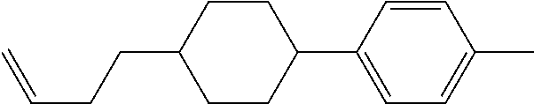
C1CC(CCC=C)CCC1C1=CC=C(C)C=C1
